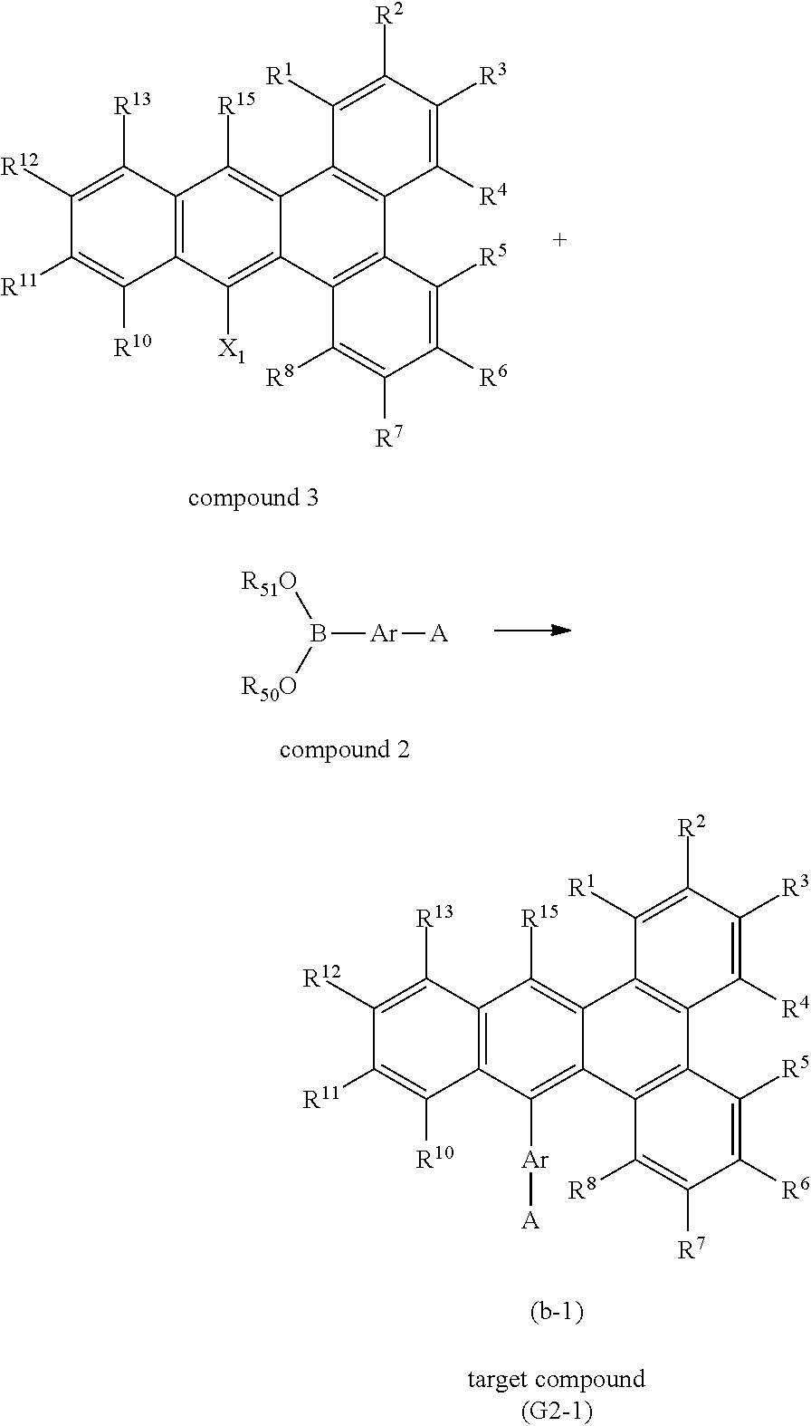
C1([X1])=C2C(=C([R15])C3=C1C([R10])=C([R11])C([R12])=C3[R13])C1=C(C3=C2C([R8])=C([R7])C([R6])=C3[R5])C([R4])=C([R3])C([R2])=C1[R1].B([Ar][A])([R51O])[R50O].C1([Ar][A])=C2C(=C([R15])C3=C1C([R10])=C([R11])C([R12])=C3[R13])C1=C(C3=C2C([R8])=C([R7])C([R6])=C3[R5])C([R4])=C([R3])C([R2])=C1[R1]
